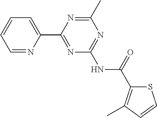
C1=NC(C2=NC(NC(=O)C3=C(C)C=CS3)=NC(C)=N2)=CC=C1
